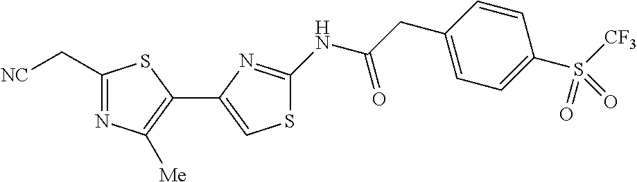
C1(C[NC])=NC([Me])=C(C2=CSC(NC(CC3=CC=C(S([CF3])(=O)=O)C=C3)=O)=N2)S1
